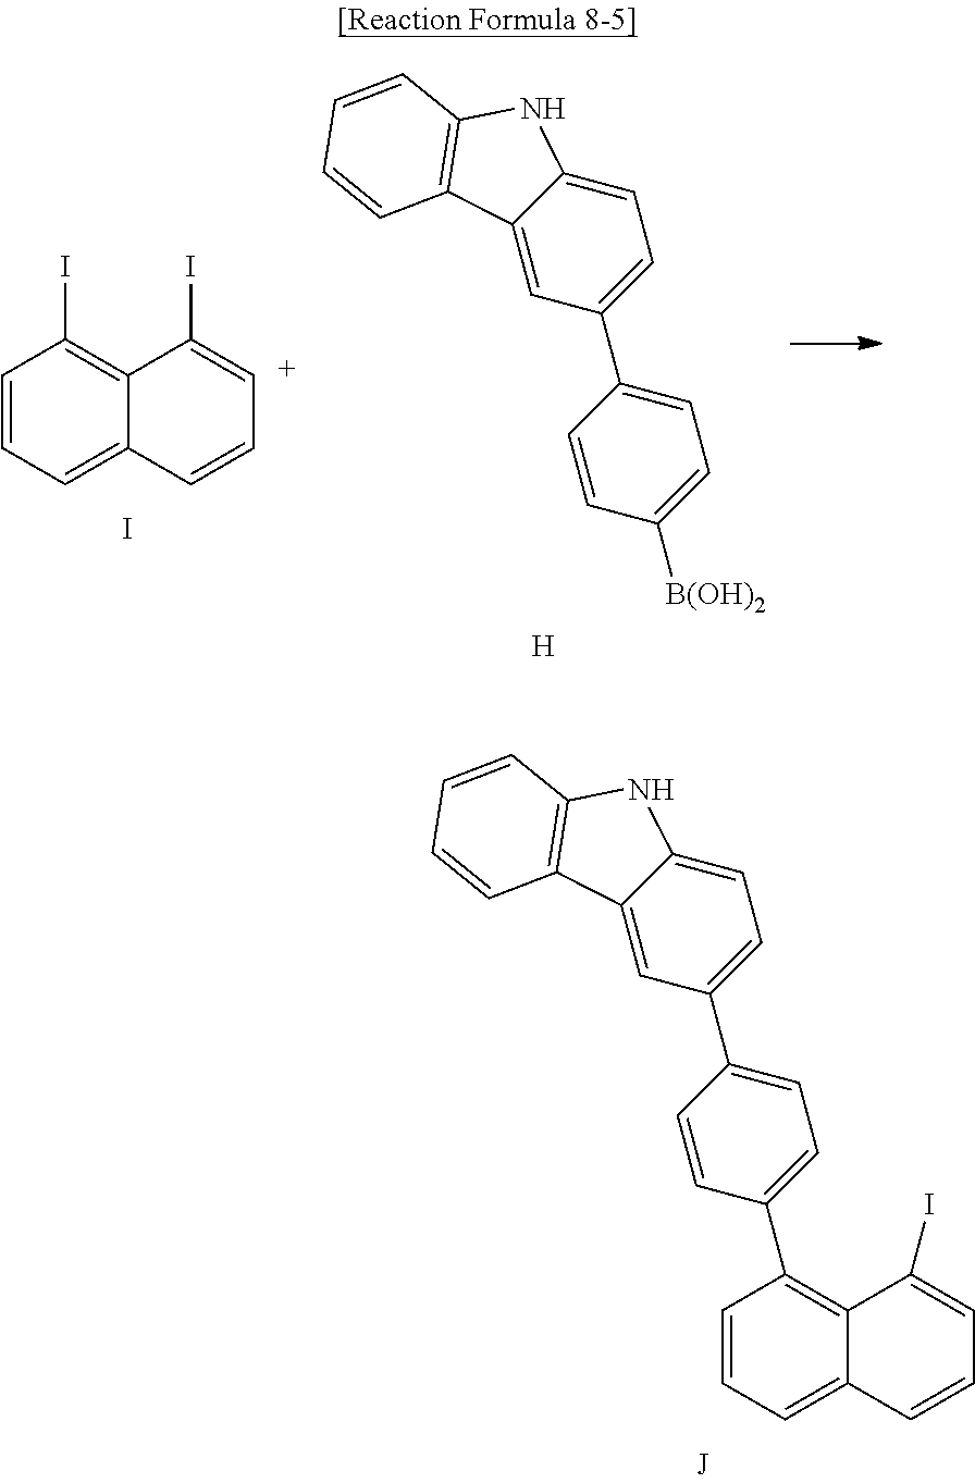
C1=CC=C2C(=C1C1=CC=C(C3=CC=C4C(=C3)C3=C(N4)C=CC=C3)C=C1)C(I)=CC=C2.C1=CC=C2C(=C1I)C(I)=[C+]C=C2.I.[B(OH)2]C1=CC=C(C2=CC=C3C(=C2)C2=C(N3)C=CC=C2)C=C1.[H]
